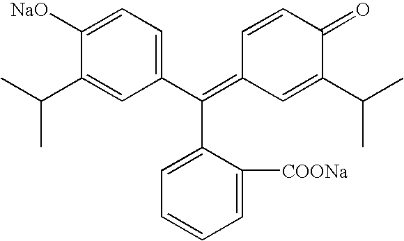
C(C1=CC=CC=C1[COONa])(C1=CC=C([NaO])C(C(C)C)=C1)=C1C=C(C(C)C)C(=O)C=C1
